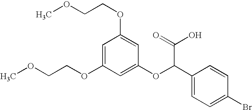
C1=C(OCCOC)C=C(OC(C2=CC=C(Br)C=C2)C(=O)O)C=C1OCCOC
